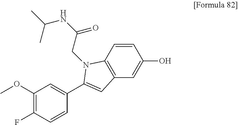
C1(OC)=C(F)C=CC(C2=CC3=C(C=CC(O)=C3)N2CC(NC(C)C)=O)=C1
